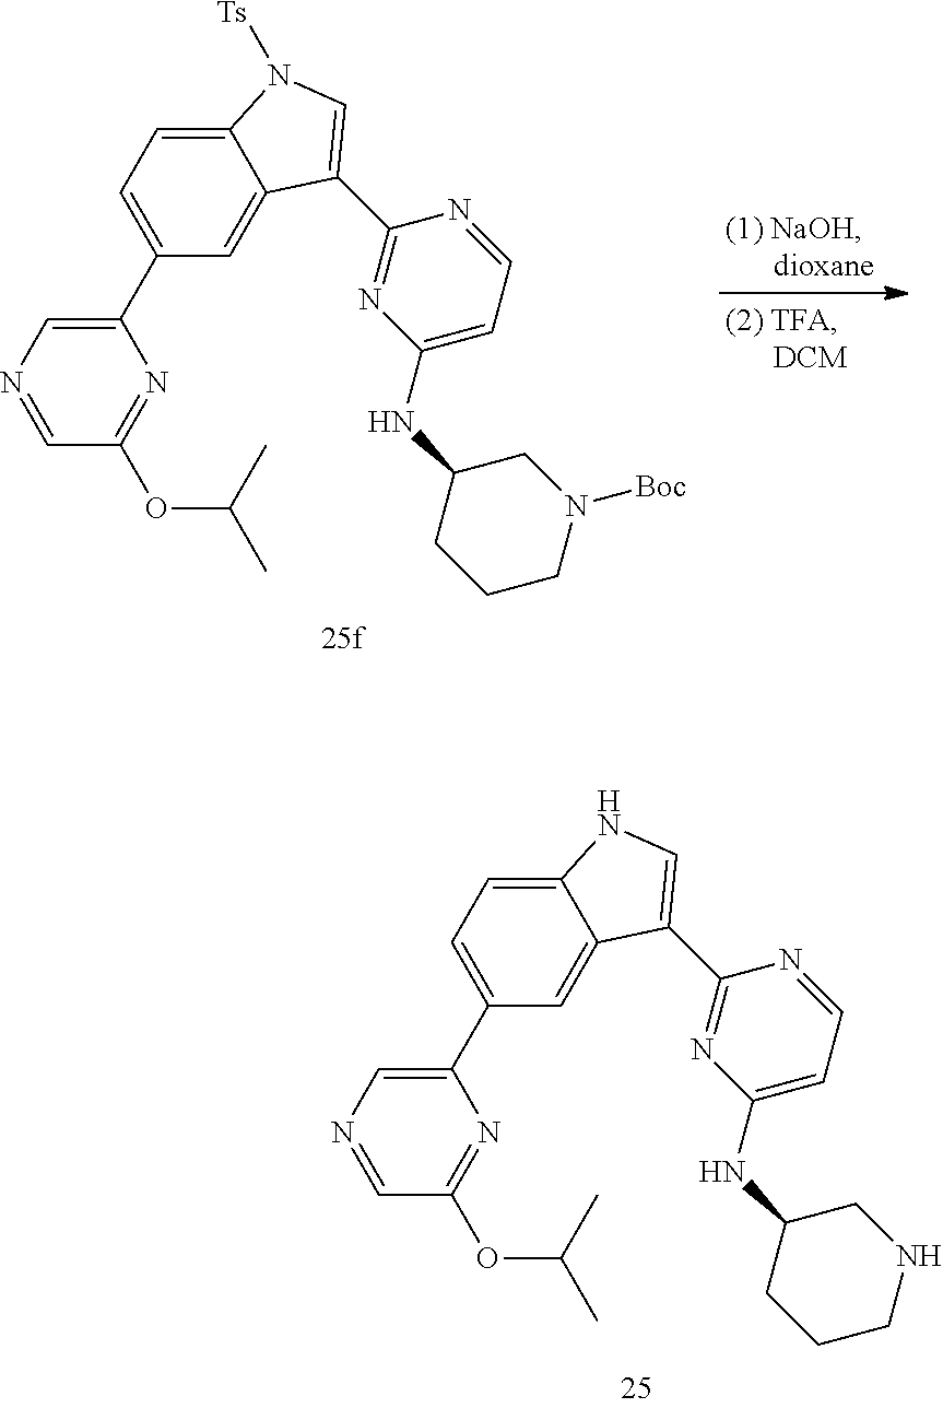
C1(C2=CC=C3C(=C2)C(C2=NC(NC4CN([Boc])CCC4)=CC=N2)=CN3[Ts])=CN=CC(OC(C)C)=N1.C1(C2=CC=C3C(=C2)C(C2=NC(NC4CNCCC4)=CC=N2)=CN3)=CN=CC(OC(C)C)=N1
